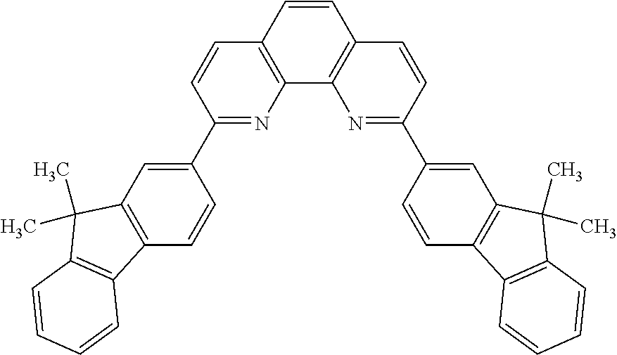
C1(C2=NC3=C(C=C2)C=CC2=C3N=C(C3=CC4=C(C=C3)C3=C(C4(C)C)C=CC=C3)C=C2)=CC2=C(C=C1)C1=C(C2(C)C)C=CC=C1
